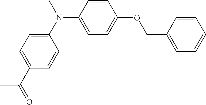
C1=C(C(=O)C)C=CC(N(C2=CC=C(OCC3=CC=CC=C3)C=C2)C)=C1
